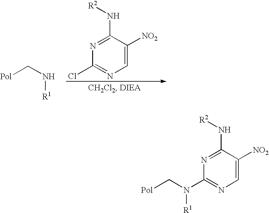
[Pol]CN[R1].C1=C([NO2])C(N[R2])=NC(Cl)=N1.[Pol]CN([R1])C1=NC=C([NO2])C(N[R2])=N1
